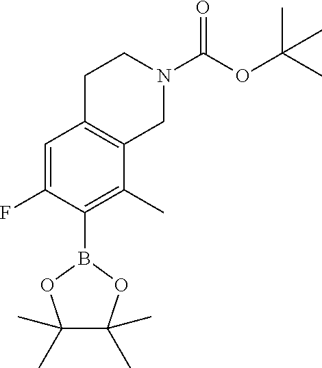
C1=C(F)C(B2OC(C)(C)C(C)(C)O2)=C(C)C2=C1CCN(C(OC(C)(C)C)=O)C2
